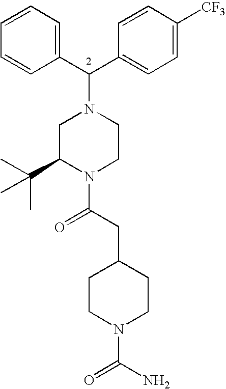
C(C1=CC=C([CF3])C=C1)(N1CC(C(C)(C)C)N(C(CC2CCN(C(N)=O)CC2)=O)CC1)C1=CC=CC=C1
